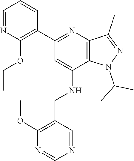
N1(C(C)C)N=C(C)C2=C1C(NCC1=C(OC)N=CN=C1)=CC(C1=C(OCC)N=CC=C1)=N2
